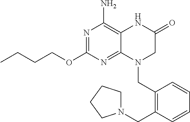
N1=C(OCCCC)N=C2C(=C1N)NC(=O)CN2CC1=C(CN2CCCC2)C=CC=C1
